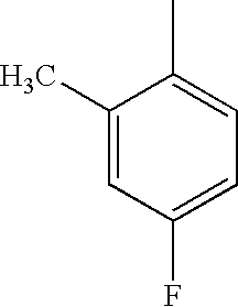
C1=C(F)C=C(C)C(C)=C1
